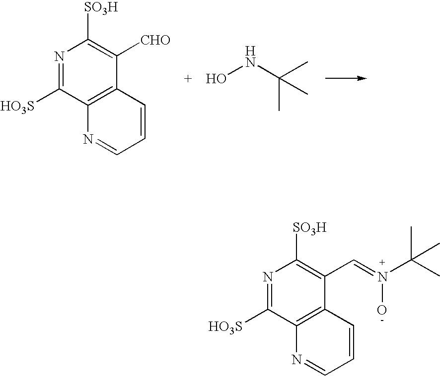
N1=C([HO3S])C2=C(C(C=N(O)C(C)(C)C)=C1[SO3H])C=CC=N2.N1=C([HO3S])C2=C(C([CHO])=C1[SO3H])C=CC=N2.N(C(C)(C)C)O
